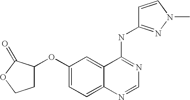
O(C1=CC=C2C(=C1)C(NC1=NN(C)C=C1)=NC=N2)C1CCOC1=O
